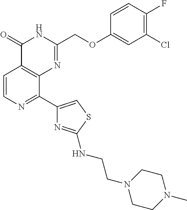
C1=CN=C(C2=CSC(NCCN3CCN(C)CC3)=N2)C2=C1C(=O)NC(COC1=CC(Cl)=C(F)C=C1)=N2
